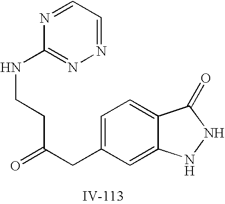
C1=C(CC(CCNC2=NN=CC=N2)=O)C=C2C(=C1)C(=O)NN2
